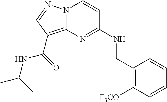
N12C(=C(C(=O)NC(C)C)C=N1)N=C(NCC1=C([F3CO])C=CC=C1)C=C2
